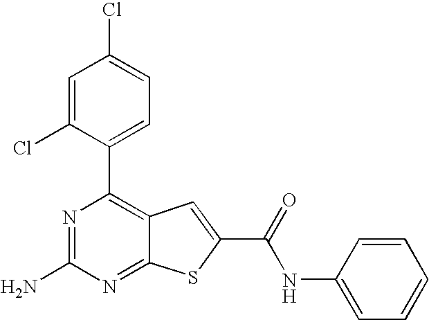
N1=C(N)N=C2C(=C1C1=CC=C(Cl)C=C1Cl)C=C(C(=O)NC1=CC=CC=C1)S2
